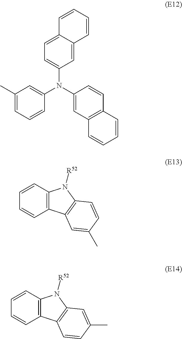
C1(C)=CC=CC(N(C2=CC3=C(C=C2)C=CC=C3)C2=CC=C3C(=C2)C=CC=C3)=C1.C1=CC2=C(C=C1)C1=C(N2[R52])C=CC(C)=C1.C1=CC2=C(C=C1)C1=C(N2[R52])C=C(C)C=C1
